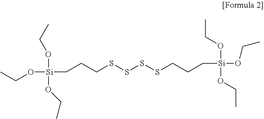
CCO[Si](OCC)(OCC)CCCSSSSCCC[Si](OCC)(OCC)OCC
